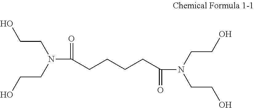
OCCN(C(CCCCC(=O)N(CCO)CCO)=O)CCO
